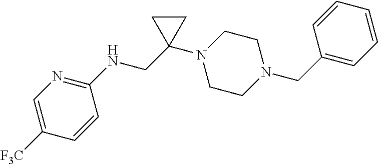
C1=C([F3C])C=CC(NCC2(N3CCN(CC4=CC=CC=C4)CC3)CC2)=N1
